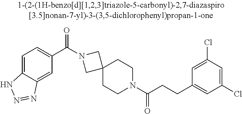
C1(Cl)=CC(Cl)=CC(CCC(N2CCC3(CC2)CN(C(C2=CC=C4C(=C2)N=NN4)=O)C3)=O)=C1
